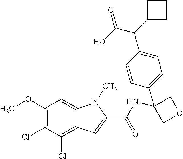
C1(OC)=C(Cl)C(Cl)=C2C(=C1)N(C)C(C(NC1(C3=CC=C(C(C(O)=O)C4CCC4)C=C3)COC1)=O)=C2
